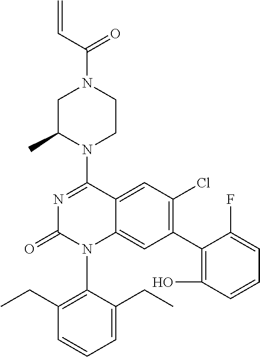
C1C(C)N(C2=NC(=O)N(C3=C(CC)C=CC=C3CC)C3=CC(C4=C(O)C=CC=C4F)=C(Cl)C=C23)CCN1C(C=C)=O
